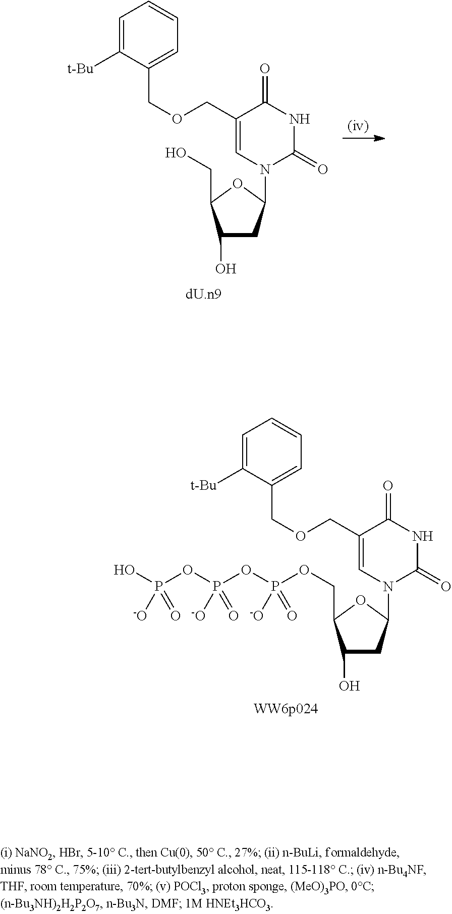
C1(O)CC(N2C(=O)NC(=O)C(COCC3=CC=CC=C3[t-Bu])=C2)OC1COP(OP(OP(O)([-O])=O)([-O])=O)([-O])=O.C1(O)CC(N2C(=O)NC(=O)C(COCC3=CC=CC=C3[t-Bu])=C2)OC1CO
